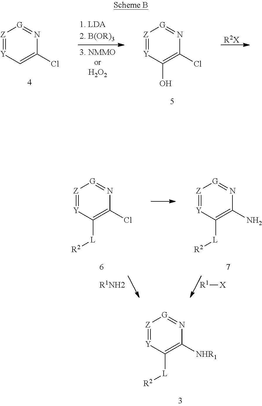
[Z]1=[Y]C=C(Cl)N=[G]1.[Z]1=[Y]C(O)=C(Cl)N=[G]1.[R2X].[Z]1=[Y]C([L][R2])=C([NHR1])N=[G]1.[Z]1=[Y]C([L][R2])=C(Cl)N=[G]1.[Z]1=[Y]C([L][R2])=C(N)N=[G]1.[R1][X]
